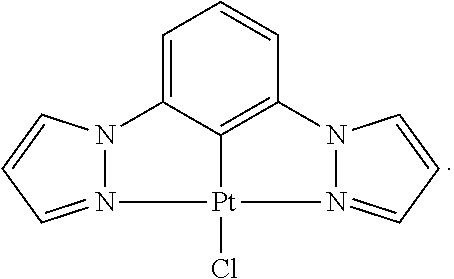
C1=C2C3=C(C=C1)N1N(=CC=C1)[Pt]3(Cl)N1=CC=CN21
